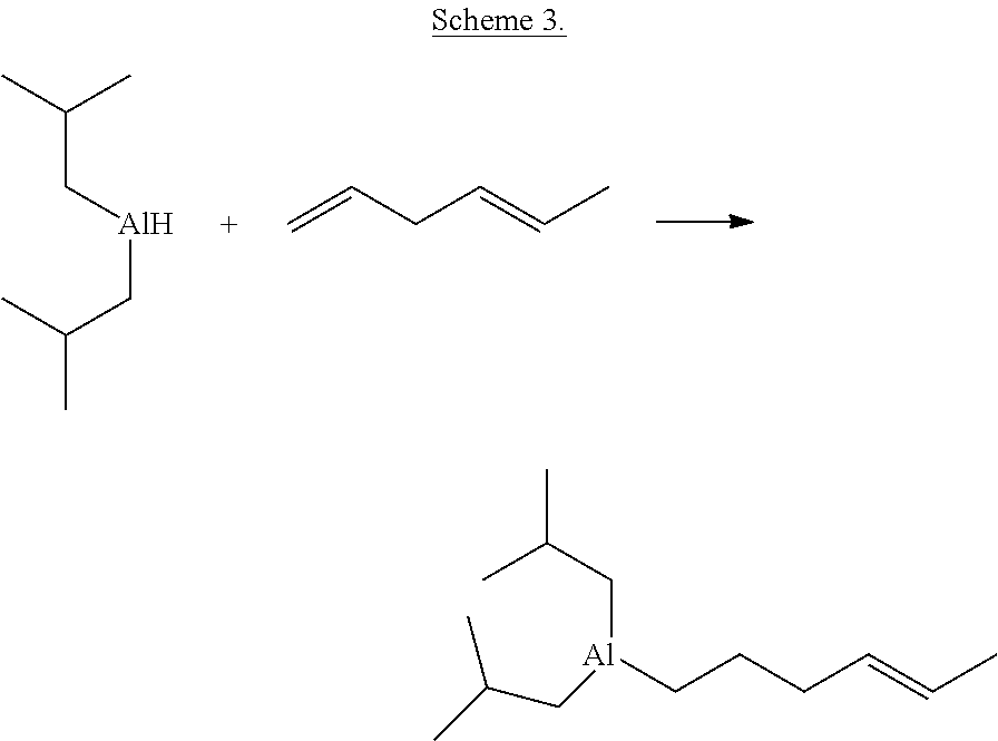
C(C[Al]CC(C)C)(C)C.C=CCC=CC.C(CCC=CC)[Al](CC(C)C)CC(C)C
